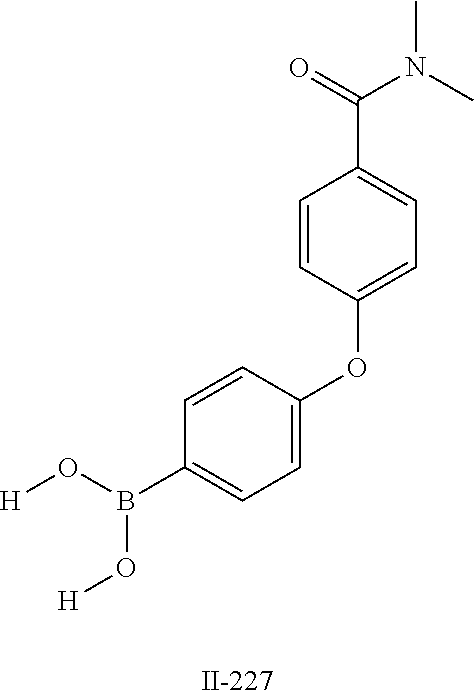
[H]OB(O[H])C1=CC=C(OC2=CC=C(C(N(C)C)=O)C=C2)C=C1
